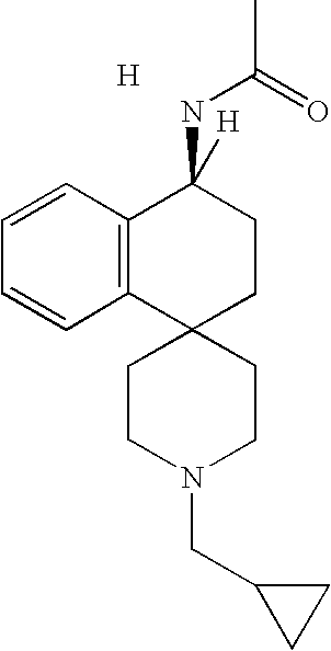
C12(CCN(CC3CC3)CC1)CCC(NC(=O)C)([H])C1=C2C=CC=C1.[H]
